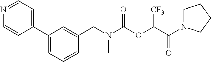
C1=C(C2=CC=NC=C2)C=C(CN(C(OC(C(N2CCCC2)=O)[CF3])=O)C)C=C1
